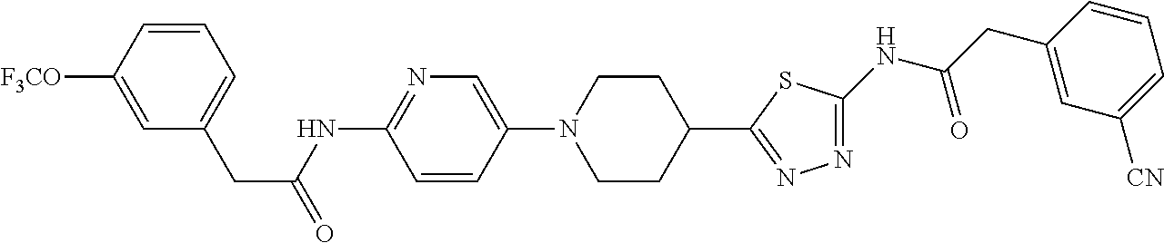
C1=C([F3CO])C=CC=C1CC(=O)NC1=NC=C(N2CCC(C3=NN=C(NC(CC4=CC([CN])=CC=C4)=O)S3)CC2)C=C1
